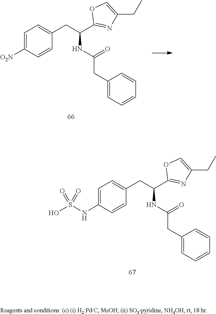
S(O)(=O)(=O)NC1=CC=C(CC(NC(=O)CC2=CC=CC=C2)C2=NC(CC)=CO2)C=C1.C1=C([O2N])C=CC(CC(NC(=O)CC2=CC=CC=C2)C2=NC(CC)=CO2)=C1
